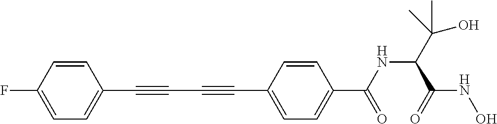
C1=CC(F)=CC=C1C#CC#CC1=CC=C(C(NC(C(O)(C)C)C(=O)NO)=O)C=C1
